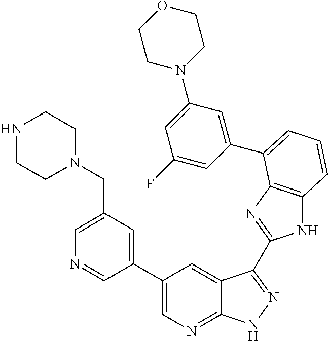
C1(C2=CN=C3C(=C2)C(C2=NC4=C(N2)C=CC=C4C2=CC(N4CCOCC4)=CC(F)=C2)=NN3)=CC(CN2CCNCC2)=CN=C1
